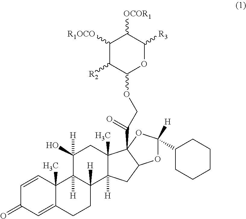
C1=CC2(C)C(=CC1=O)CCC1([H])C2([H])C(O)([H])CC2(C)C1([H])CC1C2(C(=O)COC2OC([R3])C([OCOR1])C([R1OCO])C2[R2])OC(C2CCCCC2)([H])O1
